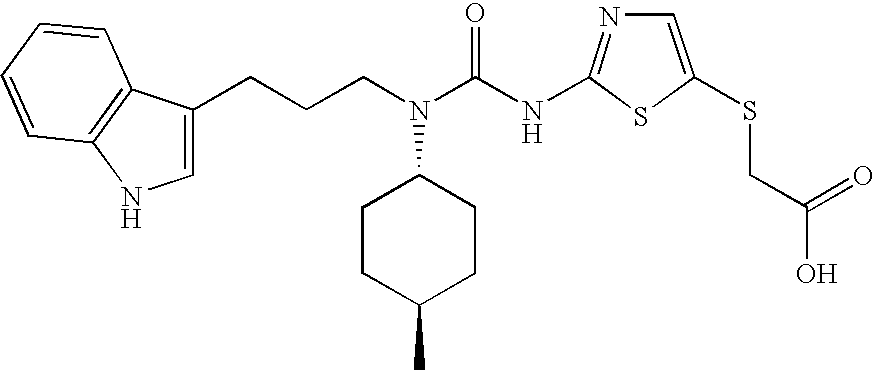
C(CCN(C(NC1=NC=C(SCC(O)=O)S1)=O)C1CCC(C)CC1)C1=CNC2=C1C=CC=C2
